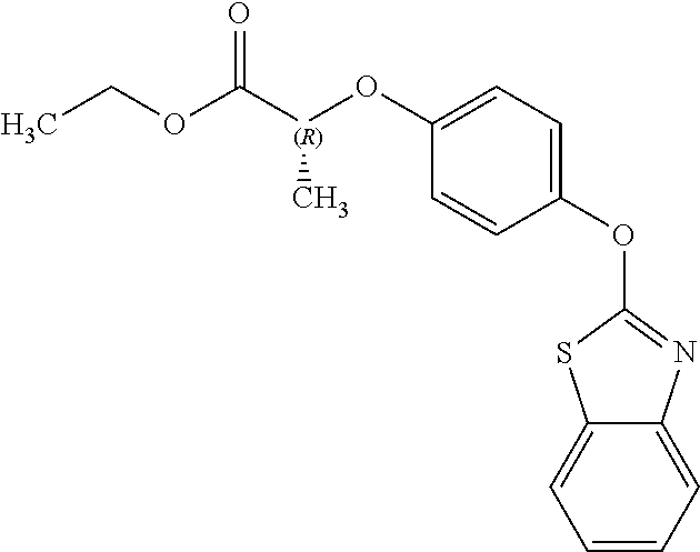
C1=CC=C2C(=C1)SC(OC1=CC=C(O[(R)](C(OCC)=O)C)C=C1)=N2
